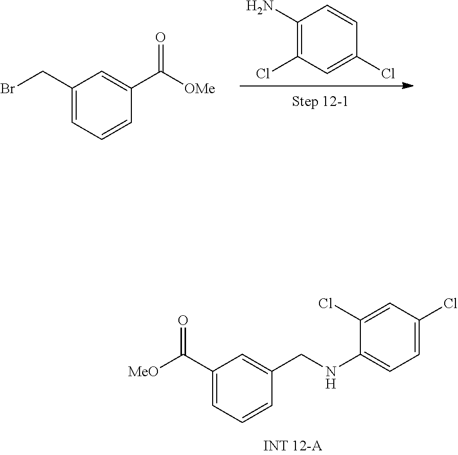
C1(C([MeO])=O)=CC=CC(CNC2=CC=C(Cl)C=C2Cl)=C1.C1(N)=C(Cl)C=C(Cl)C=C1.C1(CBr)=CC=CC(C([OMe])=O)=C1
